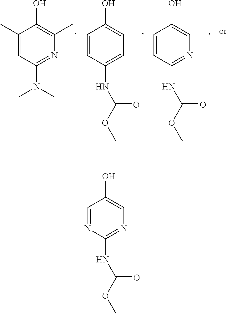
C1=NC(NC(OC)=O)=NC=C1O.C1(C)=CC(N(C)C)=NC(C)=C1O.C1=CC(NC(OC)=O)=CC=C1O.C1=CC(NC(OC)=O)=NC=C1O
